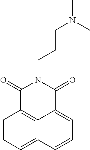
C1=CC=C2C3=C1C(=O)N(CCCN(C)C)C(=O)C3=CC=C2
